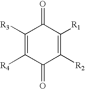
C1([R2])=C([R1])C(=O)C([R3])=C([R4])C1=O
